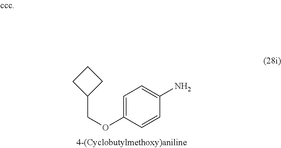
C1=C(OCC2CCC2)C=CC(N)=C1
